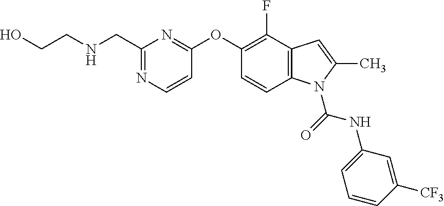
C1=CC2=C(C(F)=C1OC1=NC(CNCCO)=NC=C1)C=C(C)N2C(=O)NC1=CC=CC([CF3])=C1
